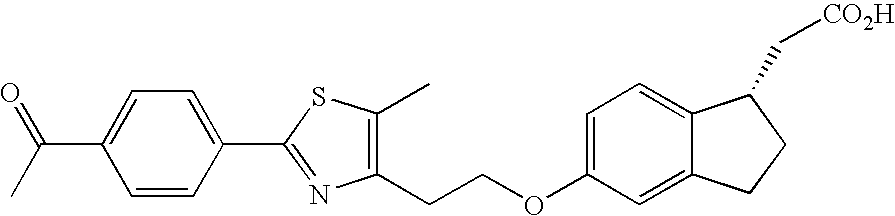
C1(C(C)=O)=CC=C(C2=NC(CCOC3=CC=C4C(=C3)CCC4C[CO2H])=C(C)S2)C=C1
